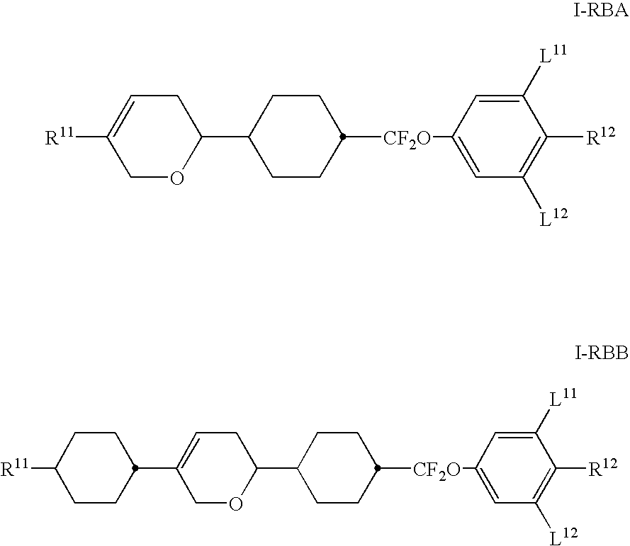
[R11]C1=CCC(C2CCC([CF2O]C3=CC([L12])=C([R12])C([L11])=C3)CC2)OC1.C1(C2CCC([R11])CC2)=CCC(C2CCC([CF2O]C3=CC([L12])=C([R12])C([L11])=C3)CC2)OC1
